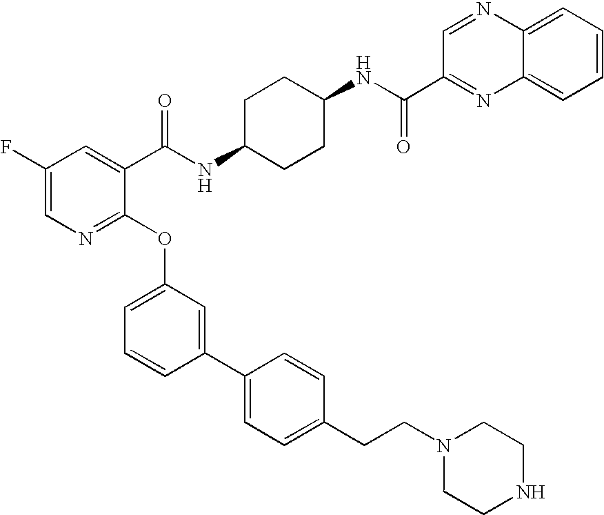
C1(C(NC2CCC(NC(C3=CC(F)=CN=C3OC3=CC=CC(C4=CC=C(CCN5CCNCC5)C=C4)=C3)=O)CC2)=O)=NC2=CC=CC=C2N=C1
